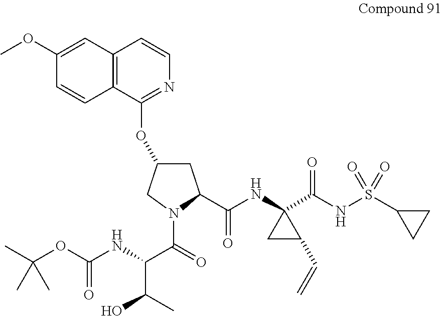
C12=C(C(OC3CC(C(NC4(C(NS(C5CC5)(=O)=O)=O)CC4C=C)=O)N(C(=O)C(NC(OC(C)(C)C)=O)C(C)O)C3)=NC=C1)C=CC(OC)=C2
